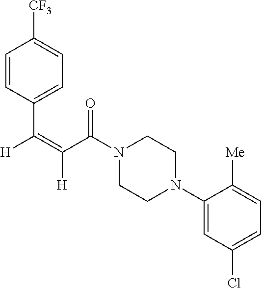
N1(C(C(=C(C2=CC=C([CF3])C=C2)[H])[H])=O)CCN(C2=CC(Cl)=CC=C2[Me])CC1
